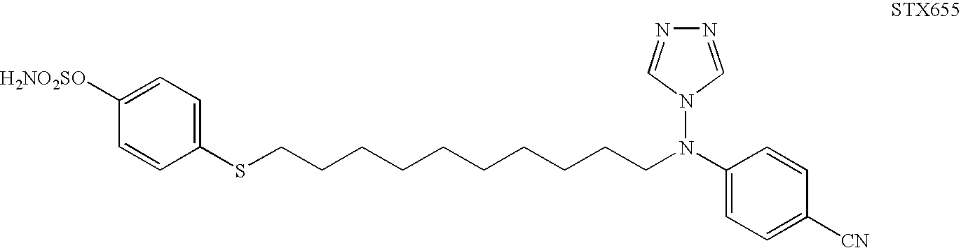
C1=C([CN])C=CC(N(CCCCCCCCCCSC2=CC=C([H2NO2SO])C=C2)N2C=NN=C2)=C1
